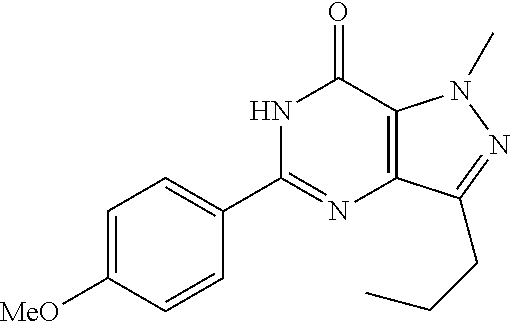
N1C(C2=CC=C([MeO])C=C2)=NC2=C(C1=O)N(C)N=C2CCC
